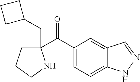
C1(C(C2=CC=C3C(=C2)C=NN3)=O)(CC2CCC2)CCCN1
